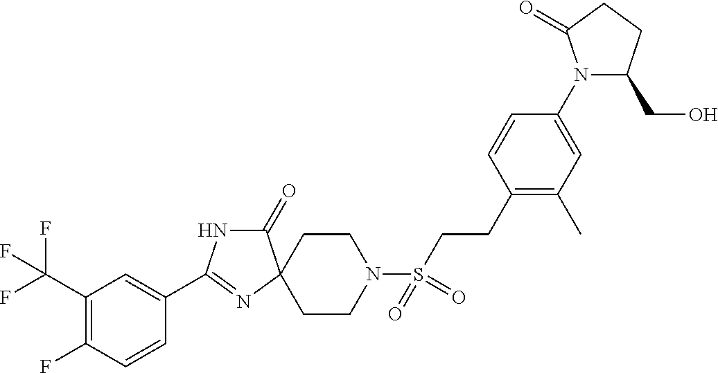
C1(C2=NC3(CCN(S(CCC4=C(C)C=C(N5C(CO)CCC5=O)C=C4)(=O)=O)CC3)C(=O)N2)=CC(C(F)(F)F)=C(F)C=C1
